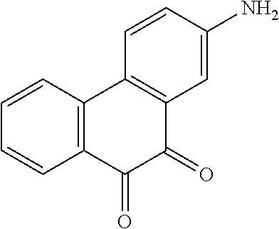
C12=C(C=CC=C1)C1=C(C(=O)C2=O)C=C(N)C=C1
